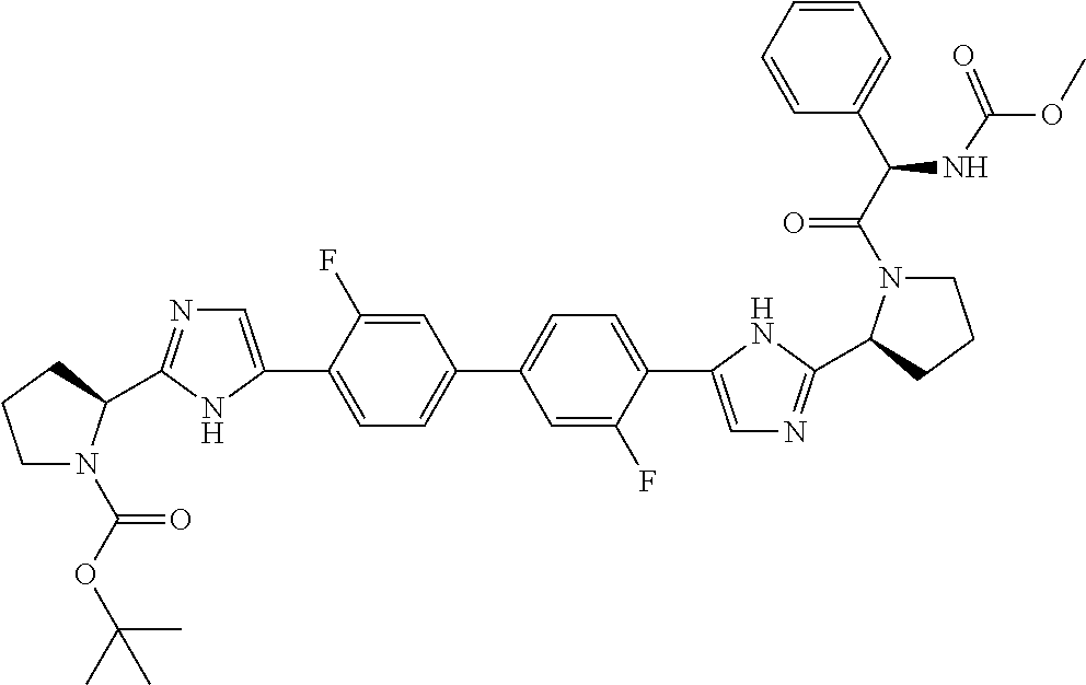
C1=C(F)C(C2=CN=C(C3N(C(OC(C)(C)C)=O)CCC3)N2)=CC=C1C1=CC=C(C2=CN=C(C3N(C(=O)C(C4=CC=CC=C4)NC(OC)=O)CCC3)N2)C(F)=C1
